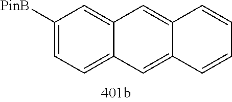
C1([PinB])=CC=C2C(=C1)C=C1C(=C2)C=CC=C1
